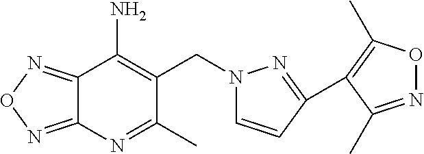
C12=NON=C1C(N)=C(CN1C=CC(C3=C(C)ON=C3C)=N1)C(C)=N2
